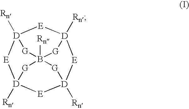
[E]1[D]2([Rn])[E][D]3([Rn])[E][D]4([Rn])[E][D]1([Rn])[G]B([Rn])([G]4)([G]2)[G]3
